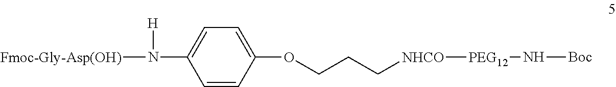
C1=CC(OCCC[NHCO][PEG12]N[Boc])=CC=C1N([Fmoc-Gly-Asp(OH)])[H]
